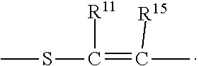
CSC(=C(C)[R15])[R11]
